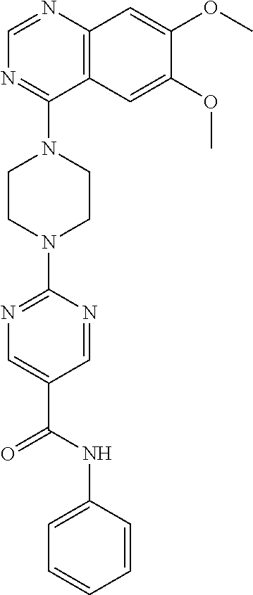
C12=C(N=CN=C1N1CCN(C3=NC=C(C(NC4=CC=CC=C4)=O)C=N3)CC1)C=C(OC)C(OC)=C2
